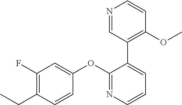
C1(F)=C(CC)C=CC(OC2=NC=CC=C2C2=C(OC)C=CN=C2)=C1
